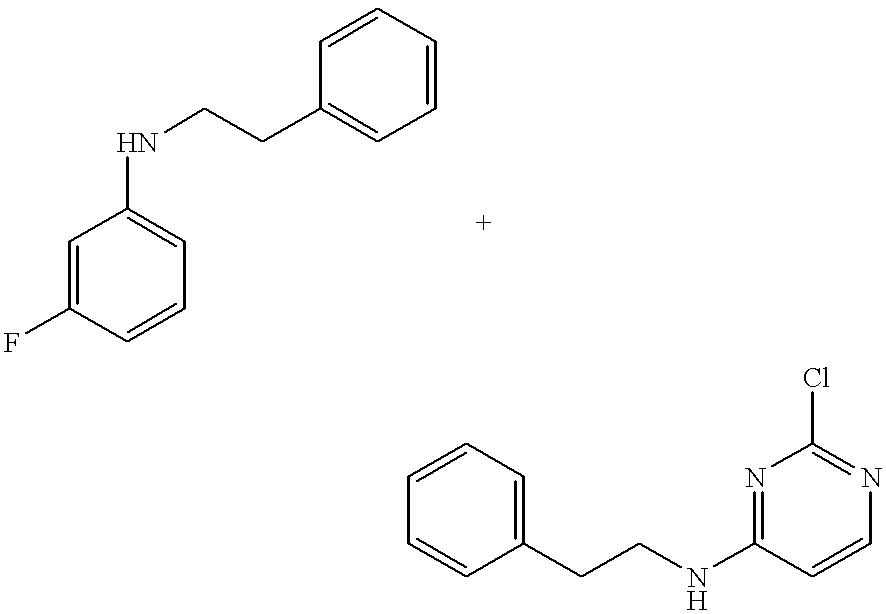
C1=C(F)C=CC=C1NCCC1=CC=CC=C1.C1=CC(CCNC2=NC(Cl)=NC=C2)=CC=C1
